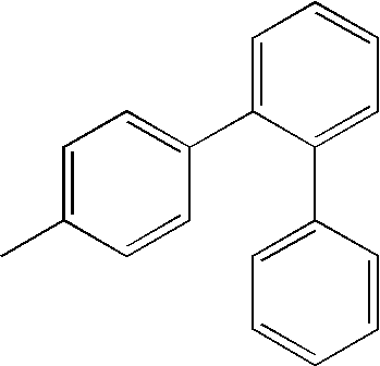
C1=C(C)C=CC(C2=CC=CC=C2C2=CC=CC=C2)=C1
